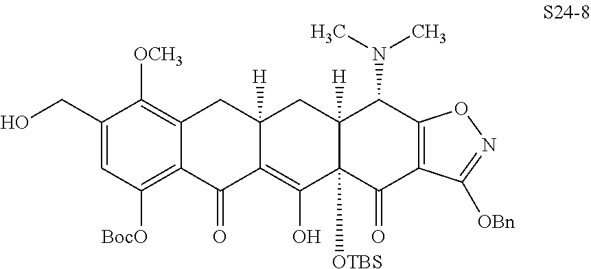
C1(CO)=CC([BocO])=C2C(=C1[OCH3])CC1([H])C(=C(O)C3([OTBS])C([H])(C1)C(N(C)C)C1=C(C3=O)C([OBn])=NO1)C2=O
